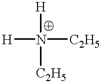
[H]N([C2H5])([H])[C2H5]
